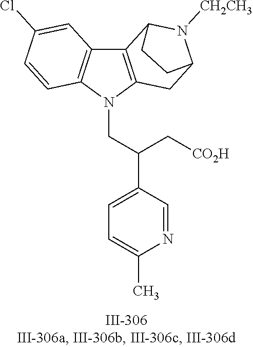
N1(CC(C2=CC=C(C)N=C2)C[CO2H])C2=C(C3=C1C=CC(Cl)=C3)C1N([CH2CH3])C(C2)CC1
